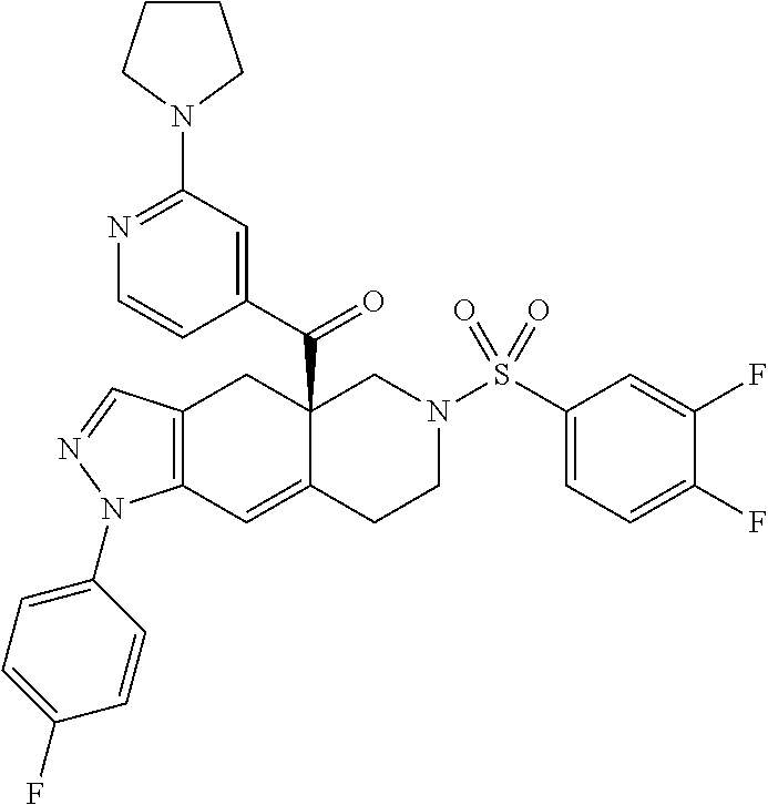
C12=C(C=C3C(C(C4=CC(N5CCCC5)=NC=C4)=O)(C1)CN(S(C1=CC=C(F)C(F)=C1)(=O)=O)CC3)N(C1=CC=C(F)C=C1)N=C2
